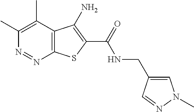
C1(C)=C(C)C2=C(N=N1)SC(C(=O)NCC1=CN(C)N=C1)=C2N
